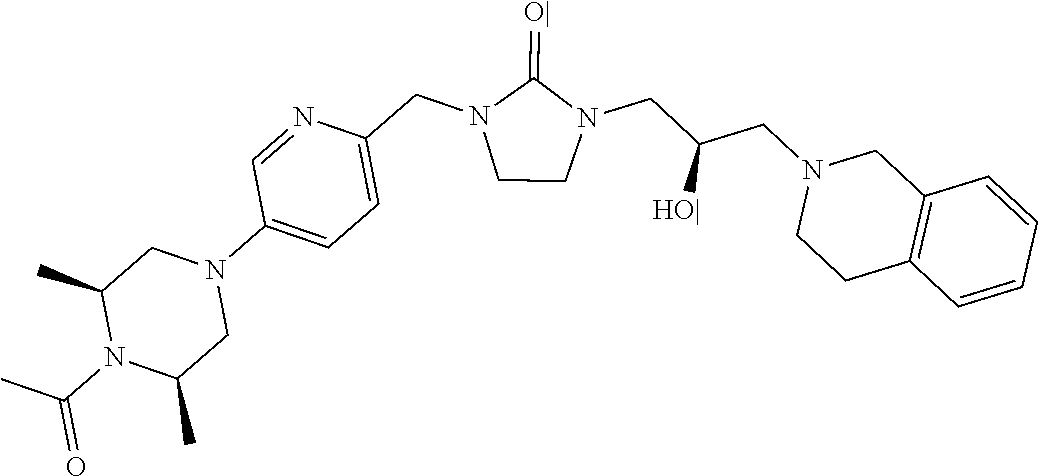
C1CN(CC(CN2CCC3=C(C2)C=CC=C3)[HO|])C(=[O|])N1CC1=CC=C(N2CC(C)N(C(C)=O)C(C)C2)C=N1
